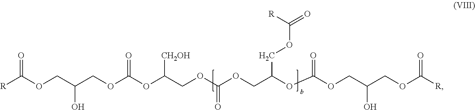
[R]C(OCC(COC(OC([CH2OH])COC(=O)OCC(OC(=O)OCC(O)COC(=O)[R])COC(=O)[R])=O)O)=O
